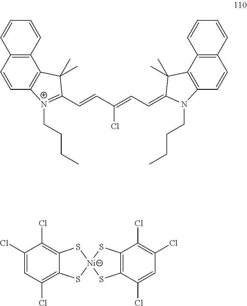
C12=C(C=CC3=C1C(C)(C)C(C=CC(=CC=C1N(CCCC)C4=C(C5=C(C=C4)C=CC=C5)C1(C)C)Cl)=[N+]3CCCC)C=CC=C2.C1(Cl)=CC(Cl)=C2C(=C1Cl)S[Ni]1(S2)SC2=C(C(Cl)=C(Cl)C=C2Cl)S1
